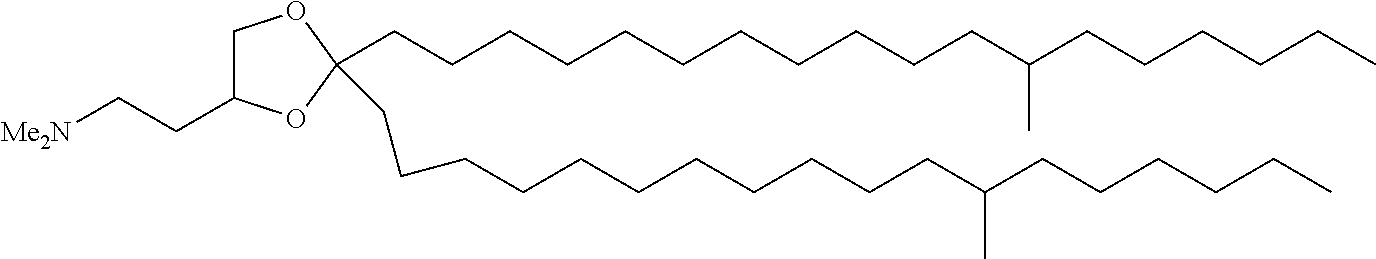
C1C(CC[Me2N])OC(CCCCCCCCCCCC(CCCCCC)C)(CCCCCCCCCCCC(CCCCCC)C)O1
